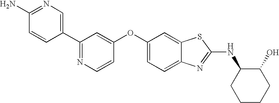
N1=C(C2=CN=C(N)C=C2)C=C(OC2=CC=C3C(=C2)SC(NC2CCCCC2O)=N3)C=C1
